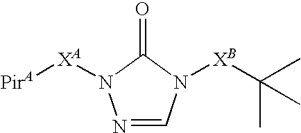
N1=CN([XB]C(C)(C)C)C(=O)N1[XA][PirA]
